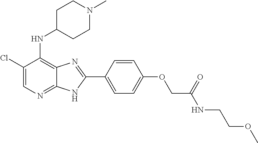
C1(Cl)=CN=C2C(=C1NC1CCN(C)CC1)N=C(C1=CC=C(OCC(NCCOC)=O)C=C1)N2
